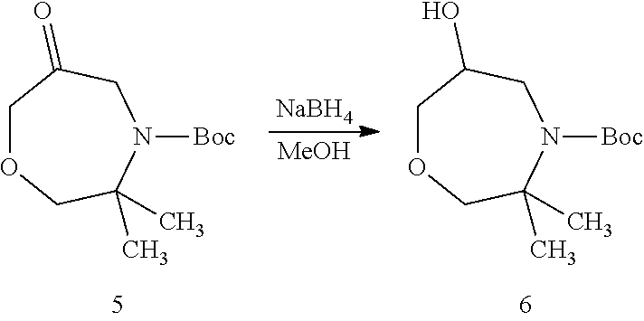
N1([Boc])CC(=O)COCC1(C)C.N1([Boc])CC(O)COCC1(C)C.[NaBH4].[MeOH]
